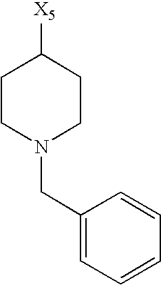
C1=CC(CN2CCC([X5])CC2)=CC=C1
